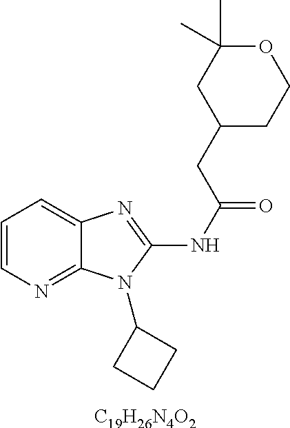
C1=CN=C2C(=C1)N=C(NC(CC1CCOC(C)(C)C1)=O)N2C1CCC1.[C19H26N4O2]
